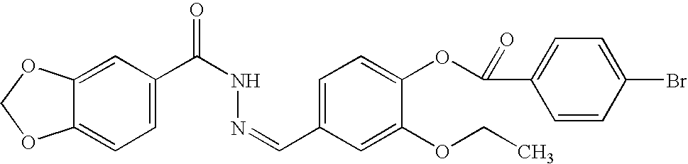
C1=C2C(=CC=C1C(NN=CC1=CC=C(OC(C3=CC=C(Br)C=C3)=O)C(OCC)=C1)=O)OCO2
